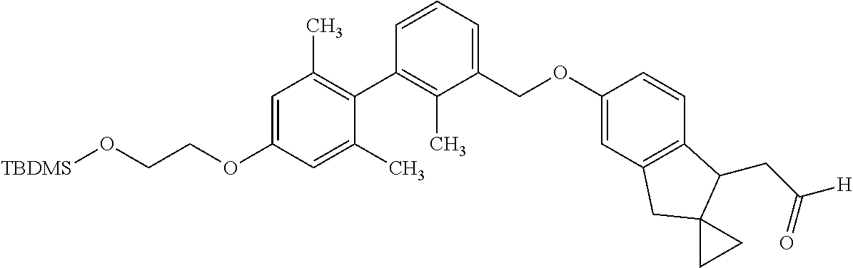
C1(COC2=CC3=C(C=C2)C(CC([H])=O)C2(C3)CC2)=CC=CC(C2=C(C)C=C(OCCO[TBDMS])C=C2C)=C1C
